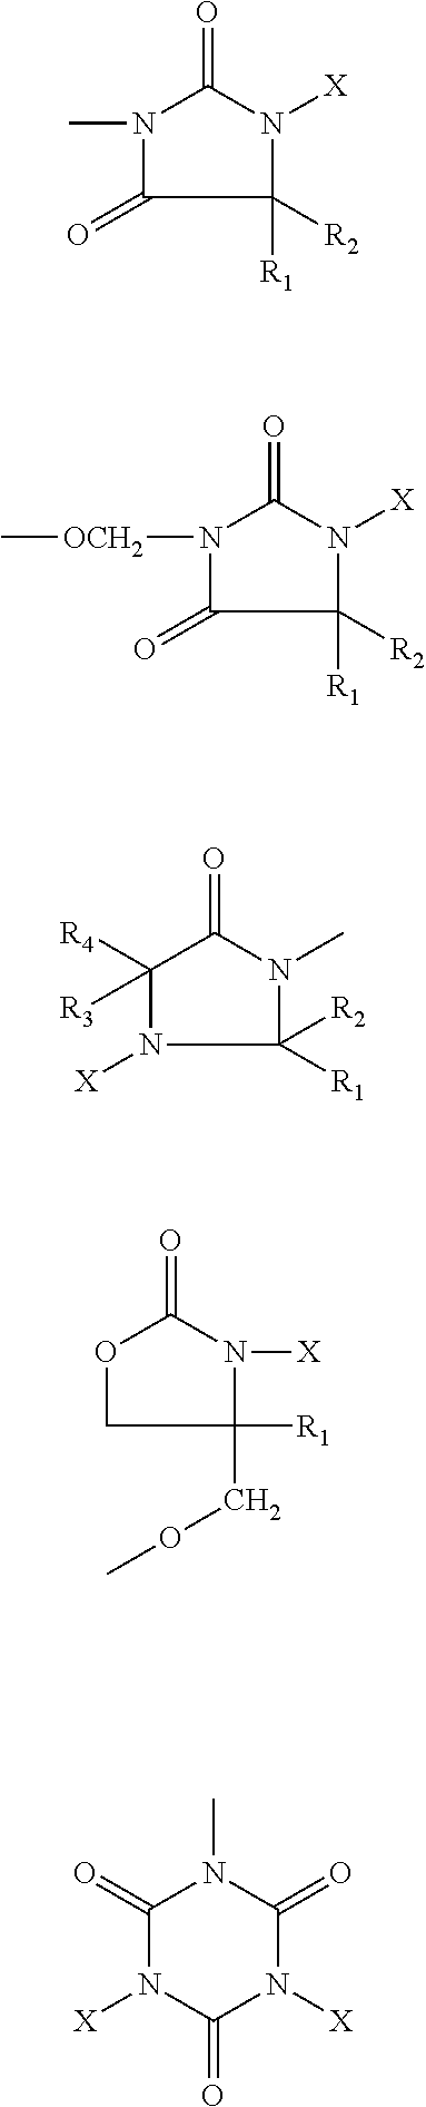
N1(C)C(=O)C([R1])([R2])N([X])C1=O.N1([OCH2]C)C(=O)C([R1])([R2])N([X])C1=O.C1([R4])([R3])N([X])C([R1])([R2])N(C)C1=O.O1CC([R1])(COC)N([X])C1=O.C1(=O)N([X])C(=O)N([X])C(=O)N1C
